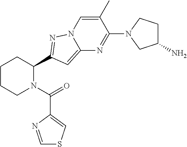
C1CCN(C(=O)C2=CSC=N2)C(C2=NN3C(=C2)N=C(N2CC(N)CC2)C(C)=C3)C1
